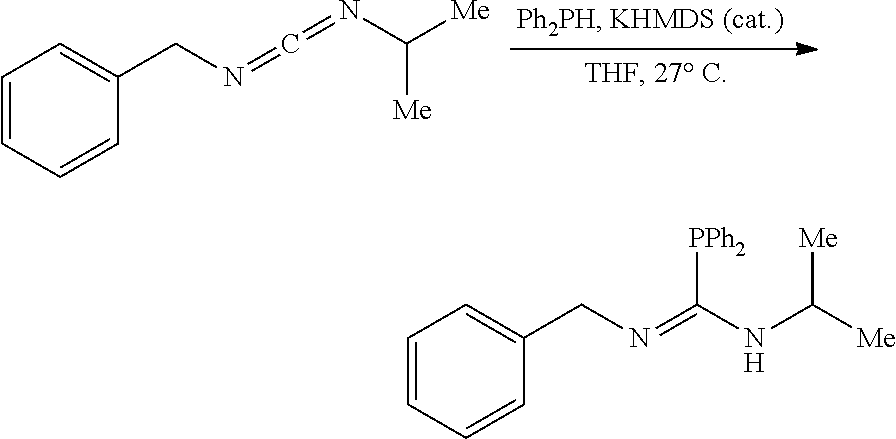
C1=CC=CC(CN=C=NC([Me])[Me])=C1.C1=CC=CC(CN=C(NC([Me])[Me])[PPh2])=C1
